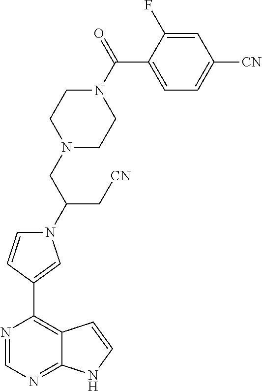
C(N1C=CC(C2=C3C(=NC=N2)NC=C3)=C1)(C[CN])CN1CCN(C(=O)C2=CC=C([CN])C=C2F)CC1
